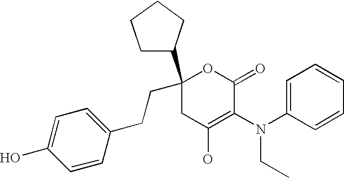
O1C(=O)C(N(C2=CC=CC=C2)CC)=C(O)CC1(CCC1=CC=C(O)C=C1)C1CCCC1
